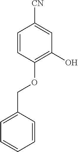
C1=CC(OCC2=CC=CC=C2)=C(O)C=C1[CN]
